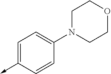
C1=C(->C)C=CC(N2CCOCC2)=C1
